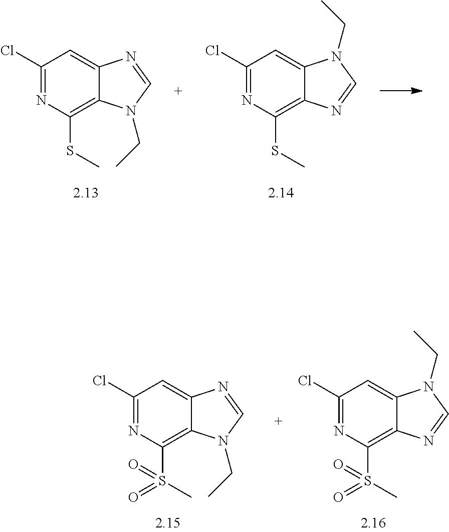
C1(Cl)=NC(SC)=C2C(=C1)N=CN2CC.C1(Cl)=NC(SC)=C2C(=C1)N(CC)C=N2.C1(Cl)=NC(S(C)(=O)=O)=C2C(=C1)N(CC)C=N2.C1(Cl)=NC(S(C)(=O)=O)=C2C(=C1)N=CN2CC
